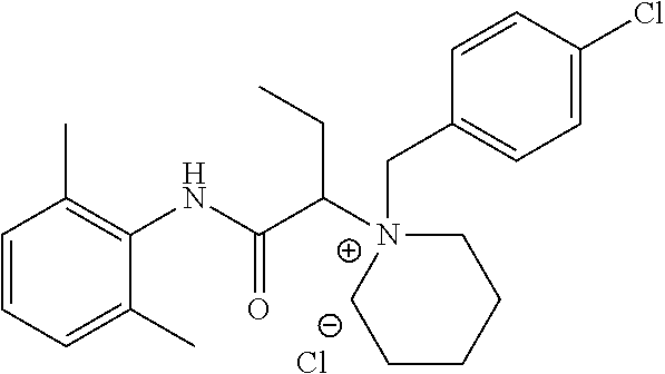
C1=CC=C(C)C(NC(C([N+]2(CC3=CC=C(Cl)C=C3)CCCCC2)CC)=O)=C1C.[Cl-]
